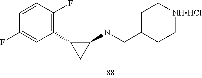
C1=CC(F)=C(C2CC2NCC2CC[NHHCl]CC2)C=C1F
